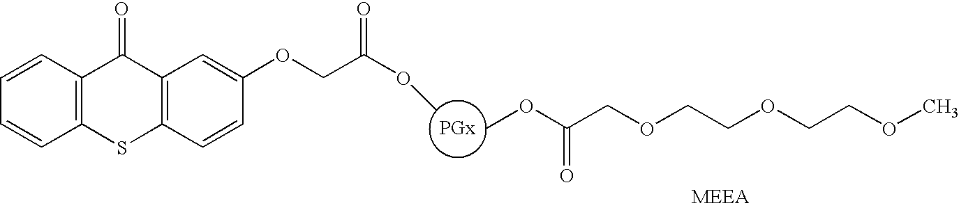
C1=CC2=C(C=C1)SC1=C(C=C(OCC(OC)=O)C=C1)C2=O.COC(COCCOCCOC)=O
